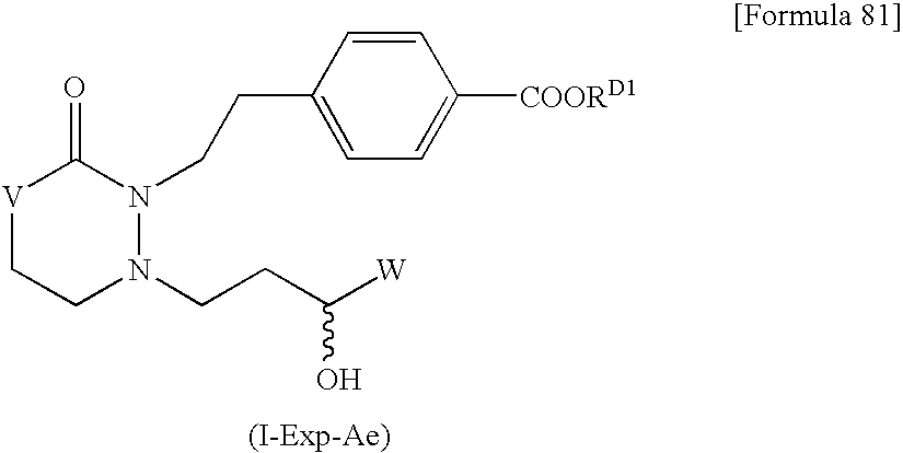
[V]1CCN(CCC([W])O)N(CCC2=CC=C([COORD1])C=C2)C1=O
